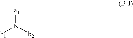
[b1]N([b2])[a1]
